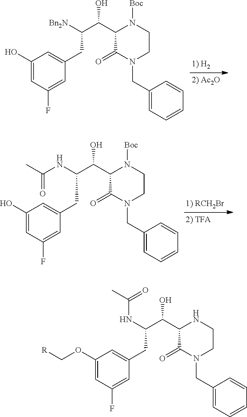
C1(O)=CC(F)=CC(CC(C(C2C(=O)N(CC3=CC=CC=C3)CCN2[Boc])O)[Bn2N])=C1.C1(O)=CC(F)=CC(CC(C(C2C(=O)N(CC3=CC=CC=C3)CCN2[Boc])O)NC(C)=O)=C1.C1(OC[R])=CC(F)=CC(CC(C(C2C(=O)N(CC3=CC=CC=C3)CCN2)O)NC(C)=O)=C1
